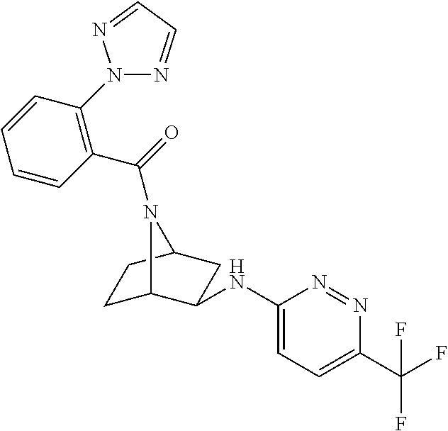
C1(NC2C3CCC(C2)N3C(=O)C2=C(N3N=CC=N3)C=CC=C2)=CC=C(C(F)(F)F)N=N1
